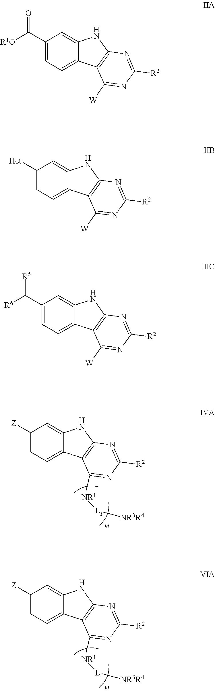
[Z]C1=CC=C2C(=C1)NC1=C2C([NR1][Li][NR3R4])=NC([R2])=N1.[Z]C1=CC=C2C(=C1)NC1=C2C([NR1][L][NR3R4])=NC([R2])=N1.[R1O]C(C1=CC=C2C(=C1)NC1=C2C([W])=NC([R2])=N1)=O.[Het]C1=CC=C2C(=C1)NC1=C2C([W])=NC([R2])=N1.[R6]C(C1=CC=C2C(=C1)NC1=C2C([W])=NC([R2])=N1)[R5]
